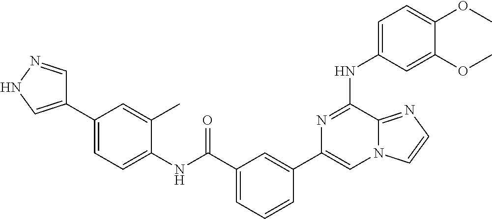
C1=C(NC2=NC(C3=CC(C(=O)NC4=CC=C(C5=CNN=C5)C=C4C)=CC=C3)=CN3C2=NC=C3)C=C(OC)C(OC)=C1
